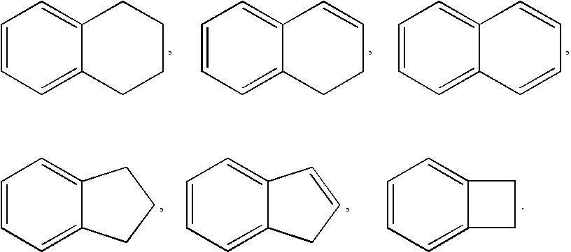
C1=CC=C2C(=C1)CCCC2.C1=CC=C2C(=C1)C=CCC2.C1=CC=C2C(=C1)C=CC=C2.C1=CC=C2C(=C1)CCC2.C1=CC=C2C(=C1)C=CC2.C1=CC=C2C(=C1)CC2
